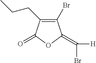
C1(Br)=C(CCC)C(=O)OC1=C(Br)[H]
